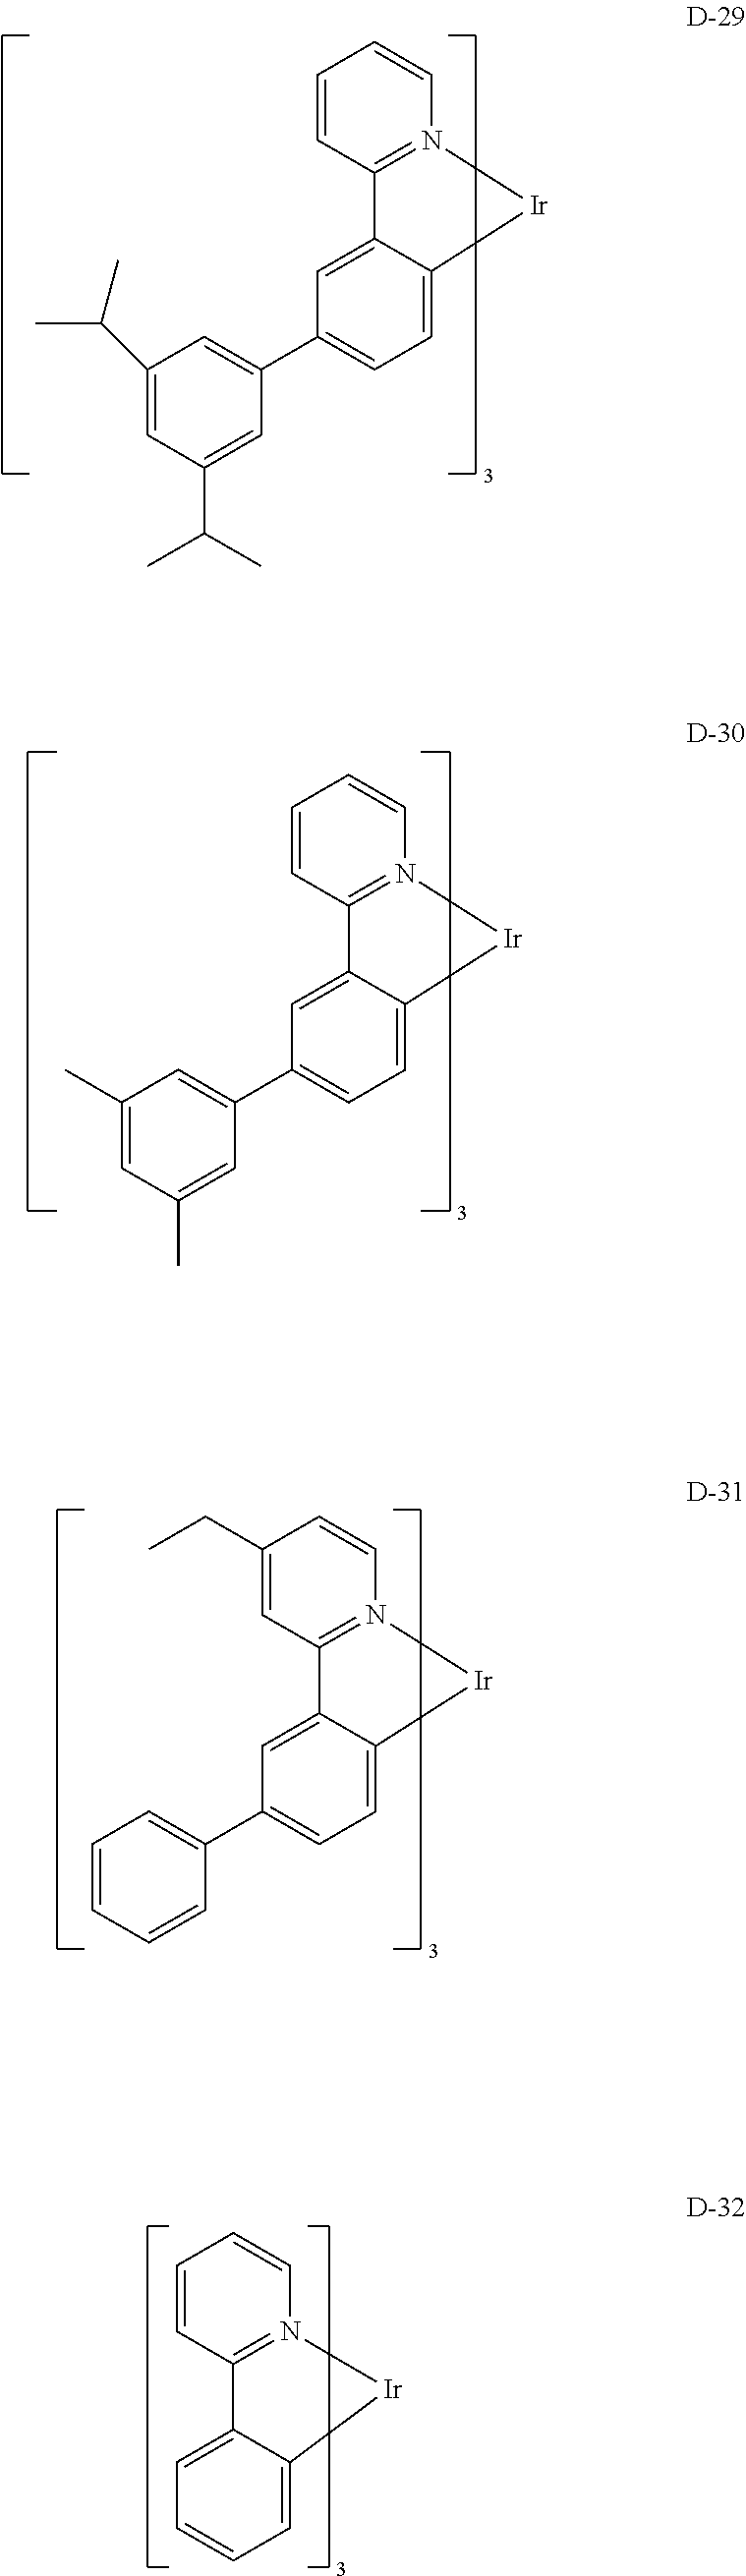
C1=CC2=N(C=C1)[Ir]C1=CC=C(C3=CC(C)=CC(C)=C3)C=C21.C1=CN2=C(C=C1)C1=CC=CC=C1[Ir]2.C1=CC2=N(C=C1)[Ir]C1=CC=C(C3=CC(C(C)C)=CC(C(C)C)=C3)C=C21.C1(CC)=CC2=N(C=C1)[Ir]C1=CC=C(C3=CC=CC=C3)C=C21
